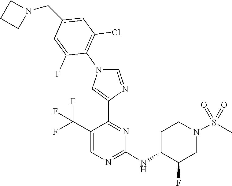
C1(NC2C(F)CN(S(=O)(=O)C)CC2)=NC=C(C(F)(F)F)C(C2=CN(C3=C(Cl)C=C(CN4CCC4)C=C3F)C=N2)=N1
